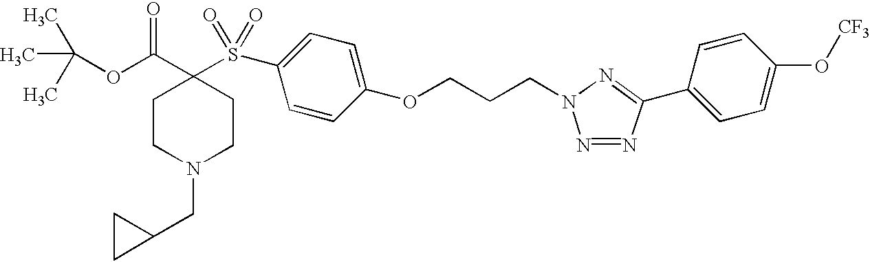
N1(CC2CC2)CCC(C(OC(C)(C)C)=O)(S(C2=CC=C(OCCCN3N=NC(C4=CC=C(O[CF3])C=C4)=N3)C=C2)(=O)=O)CC1
